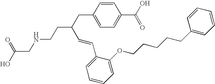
O=C(O)CNCCC(C=CC1=CC=CC=C1OCCCCCC1=CC=CC=C1)CC1=CC=C(C(O)=O)C=C1
